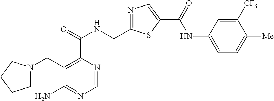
C1=NC(C(=O)NCC2=NC=C(C(=O)NC3=CC=C([Me])C([CF3])=C3)S2)=C(CN2CCCC2)C(N)=N1
